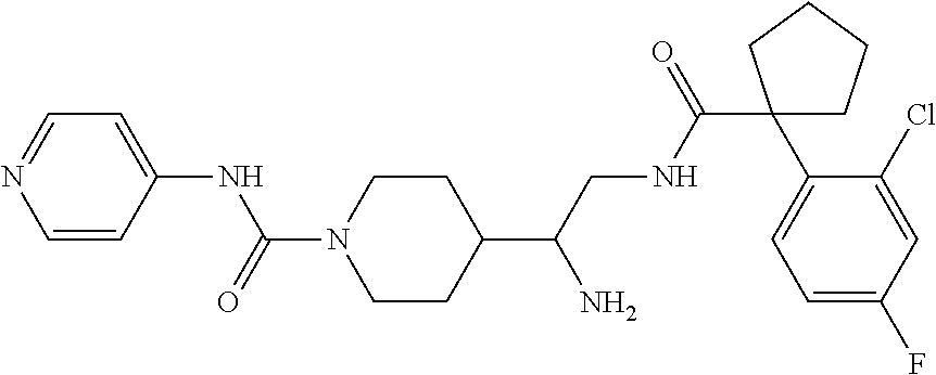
C1(C(CNC(C2(C3=CC=C(F)C=C3Cl)CCCC2)=O)N)CCN(C(=O)NC2=CC=NC=C2)CC1
